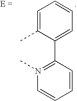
C1=CC(C2=CC=CC=C2C)=N(C)C=C1
